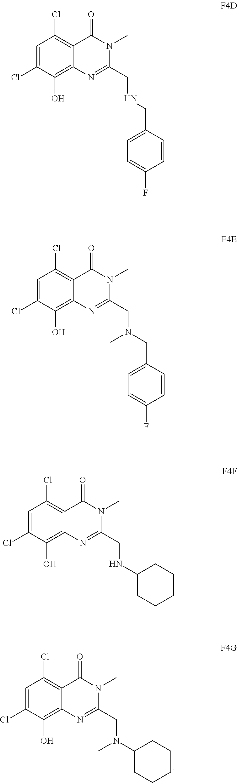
C1=C(Cl)C(O)=C2C(=C1Cl)C(=O)N(C)C(CN(C1CCCCC1)C)=N2.C1=C(Cl)C(O)=C2C(=C1Cl)C(=O)N(C)C(CNCC1=CC=C(F)C=C1)=N2.C1=C(Cl)C(O)=C2C(=C1Cl)C(=O)N(C)C(CN(CC1=CC=C(F)C=C1)C)=N2.C1=C(Cl)C(O)=C2C(=C1Cl)C(=O)N(C)C(CNC1CCCCC1)=N2
